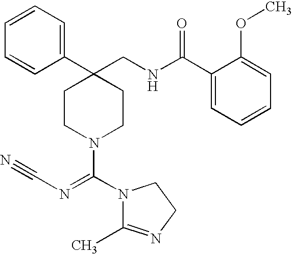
C1(C2(CNC(C3=CC=CC=C3OC)=O)CCN(C(N3C(C)=NCC3)=NC#N)CC2)=CC=CC=C1
